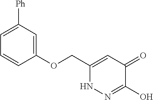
C1(OCC2=CC(=O)C(O)=NN2)=CC([Ph])=CC=C1
